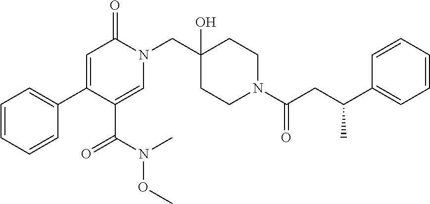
C1=CC=CC(C2=CC(=O)N(CC3(O)CCN(C(CC(C4=CC=CC=C4)C)=O)CC3)C=C2C(N(OC)C)=O)=C1
